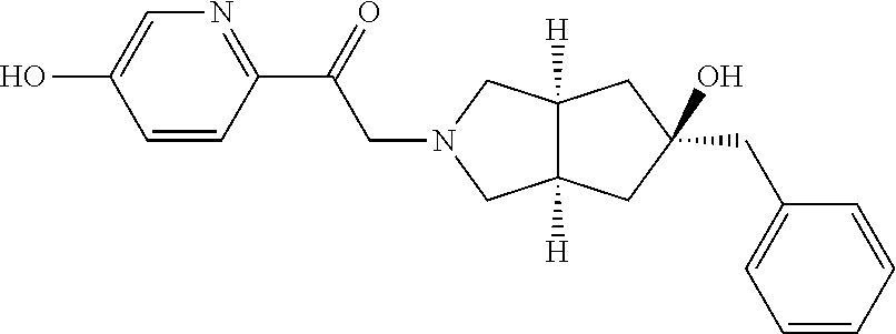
C1=CC(C(=O)CN2CC3([H])C([H])(C2)CC(CC2=CC=CC=C2)(O)C3)=NC=C1O
